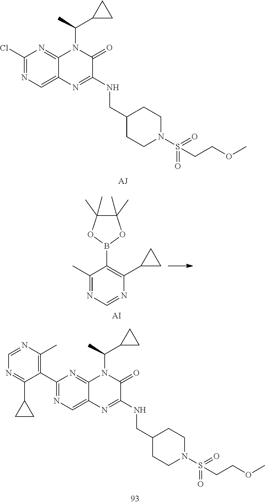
C1(Cl)=NC=C2C(=N1)N(C(C)C1CC1)C(=O)C(NCC1CCN(S(CCOC)(=O)=O)CC1)=N2.C1(C)=NC=NC(C2CC2)=C1B1OC(C)(C)C(C)(C)O1.[AI].C1(C2=C(C)N=CN=C2C2CC2)=NC=C2C(=N1)N(C(C)C1CC1)C(=O)C(NCC1CCN(S(=O)(=O)CCOC)CC1)=N2
